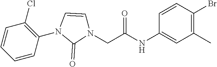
C1=CC(N2C(=O)N(CC(=O)NC3=CC(C)=C(Br)C=C3)C=C2)=C(Cl)C=C1
